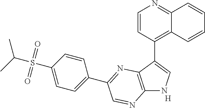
C12=C(C(C3=C4C(=NC=C3)C=CC=C4)=CN1)N=C(C1=CC=C(S(C(C)C)(=O)=O)C=C1)C=N2.[H]
